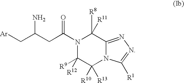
[Ar]CC(CC(N1C([R9])([R12])C([R10])([R13])N2C(=NN=C2[R1])C1([R8])[R11])=O)N
